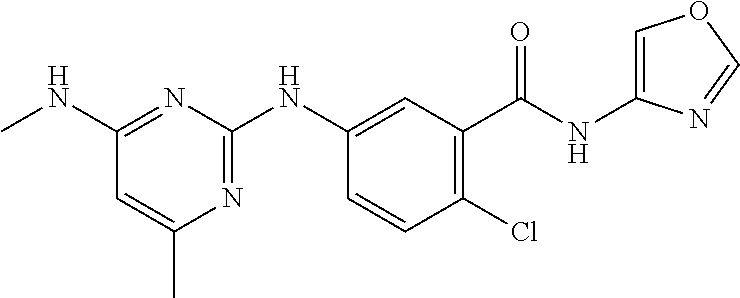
C1=CC(Cl)=C(C(NC2=COC=N2)=O)C=C1NC1=NC(C)=CC(NC)=N1
